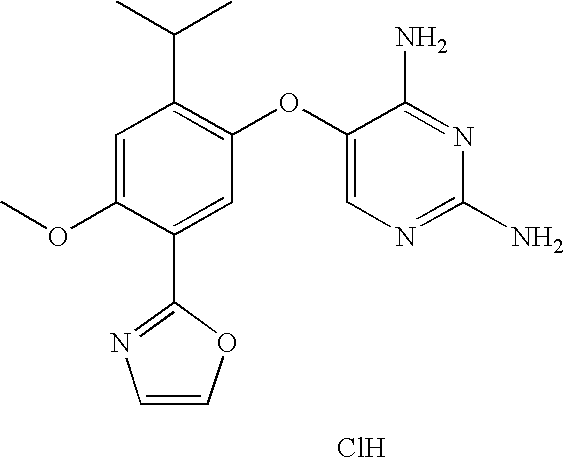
C1=C(OC)C(C2=NC=CO2)=CC(OC2=CN=C(N)N=C2N)=C1C(C)C.Cl
